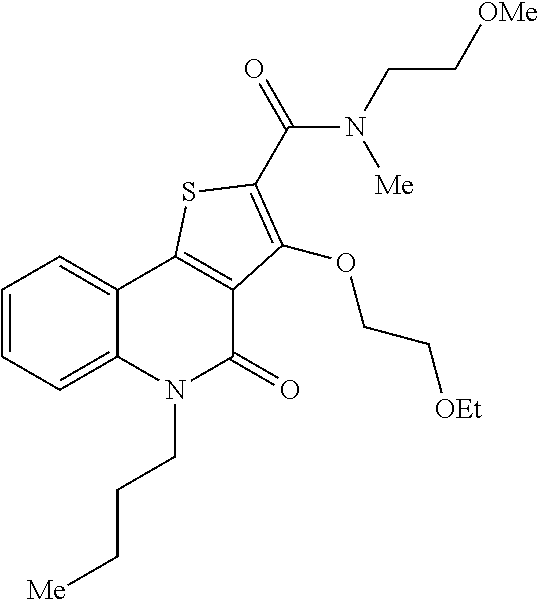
C1=CC=C2C(=C1)C1=C(C(=O)N2CCC[Me])C(OCC[OEt])=C(C(=O)N(CC[OMe])[Me])S1
